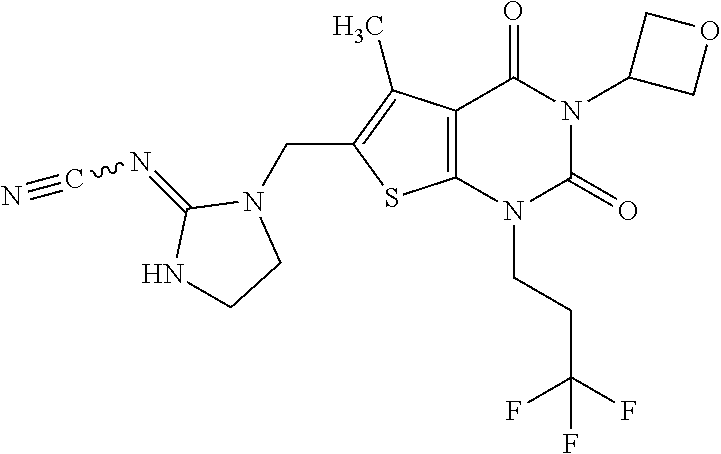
C12=C(N(CCC(F)(F)F)C(=O)N(C3COC3)C1=O)SC(CN1C(=NC#N)NCC1)=C2C
